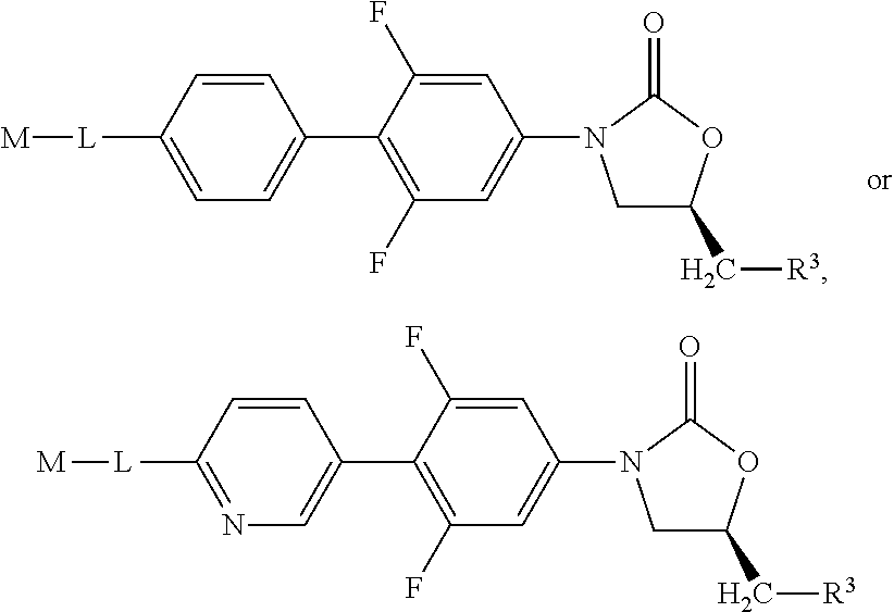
[M][L]C1=CC=C(C2=C(F)C=C(N3CC(C[R3])OC3=O)C=C2F)C=C1.[M][L]C1=NC=C(C2=C(F)C=C(N3CC(C[R3])OC3=O)C=C2F)C=C1
